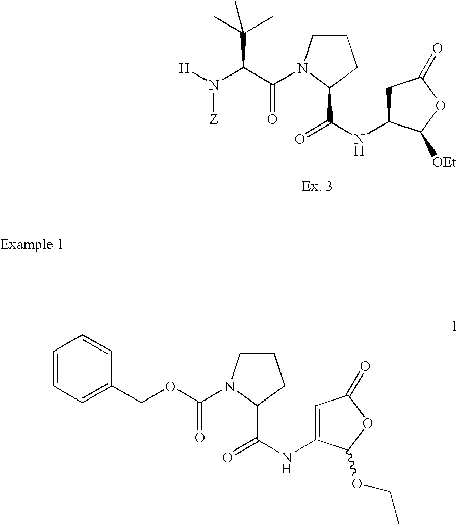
C1CN(C(C(N([H])[Z])C(C)(C)C)=O)C(C(NC2CC(=O)OC2[OEt])=O)C1.C1CN(C(OCC2=CC=CC=C2)=O)C(C(NC2=CC(=O)OC2OCC)=O)C1
